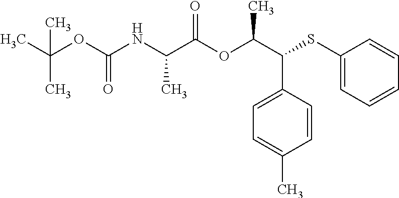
C1=C(C(C(C)OC(C(NC(OC(C)(C)C)=O)C)=O)SC2=CC=CC=C2)C=CC(C)=C1
